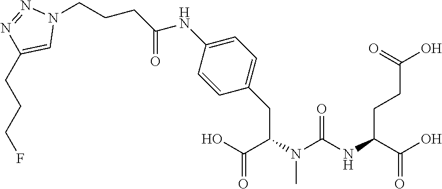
C(C(N(C(NC(C(O)=O)CCC(O)=O)=O)C)CC1=CC=C(NC(CCCN2N=NC(CCCF)=C2)=O)C=C1)(O)=O
